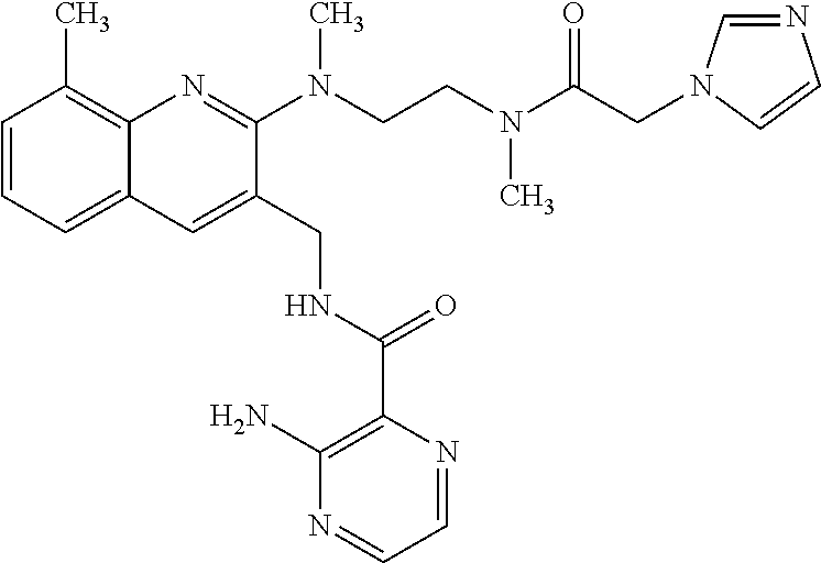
C1=CC=C2C(=C1C)N=C(N(C)CCN(C(CN1C=NC=C1)=O)C)C(CNC(C1=C(N)N=CC=N1)=O)=C2
